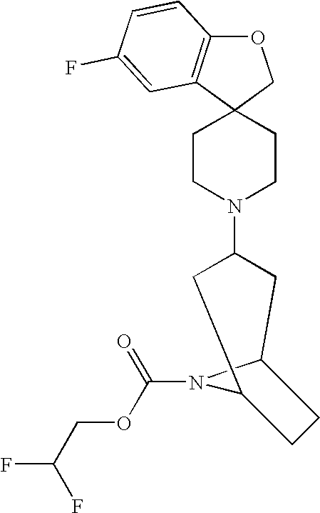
O1C2=C(C3(C1)CCN(C1CC4N(C(OCC(F)F)=O)C(C1)CC4)CC3)C=C(F)C=C2
